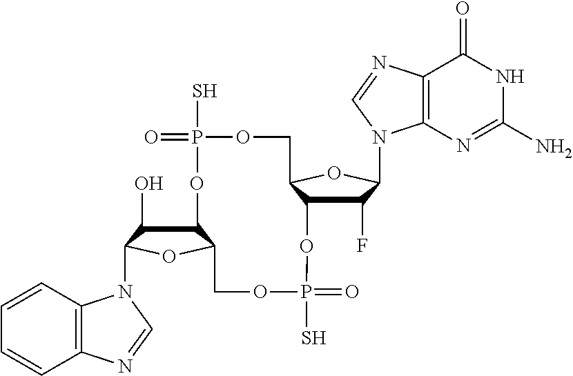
C12C(O)C(N3C4=C(C=CC=C4)N=C3)OC1COP(S)(=O)OC1C(F)C(N3C4=C(C(=O)NC(N)=N4)N=C3)OC1COP(S)(=O)O2
